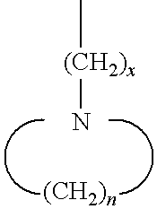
C[(CH2)x]N
